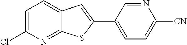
C1=C(Cl)N=C2C(=C1)C=C(C1=CC=C([CN])N=C1)S2
